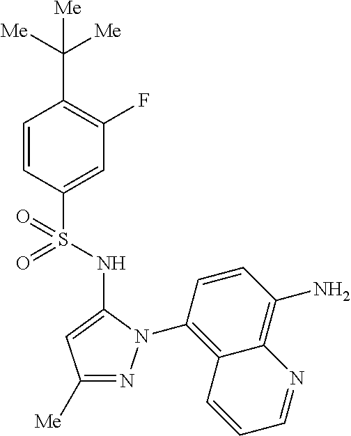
C1=CC(S(=O)(NC2=CC([Me])=NN2C2=C3C(=C(N)C=C2)N=CC=C3)=O)=CC(F)=C1C([Me])([Me])[Me]
